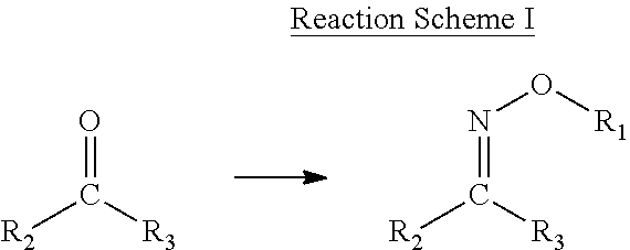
[R2]C([R3])=O.[R2]C([R3])=NO[R1]
